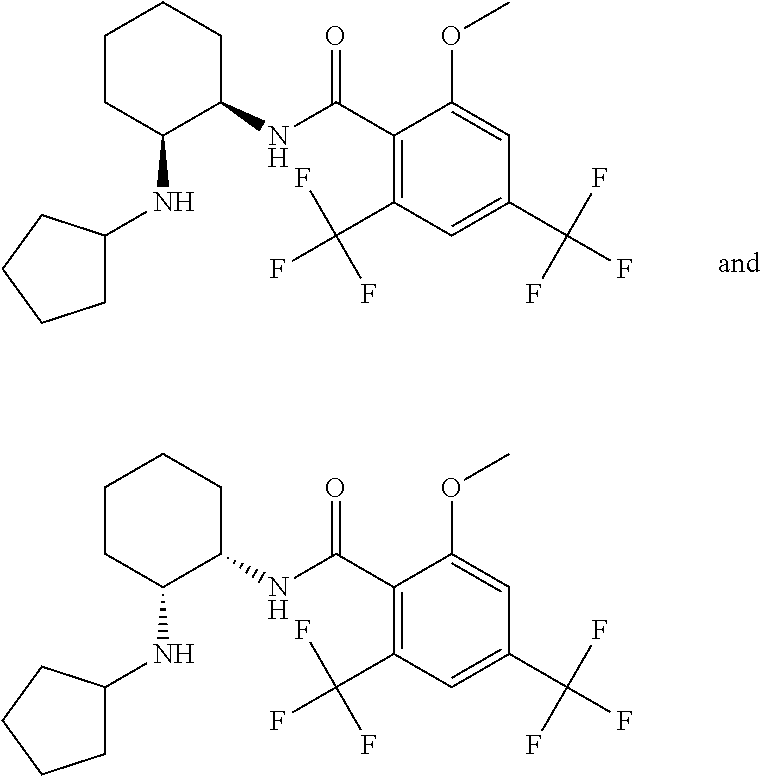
C1CC(NC2CCCC2)C(NC(C2=C(C(F)(F)F)C=C(C(F)(F)F)C=C2OC)=O)CC1.C1CC(NC2CCCC2)C(NC(C2=C(C(F)(F)F)C=C(C(F)(F)F)C=C2OC)=O)CC1
